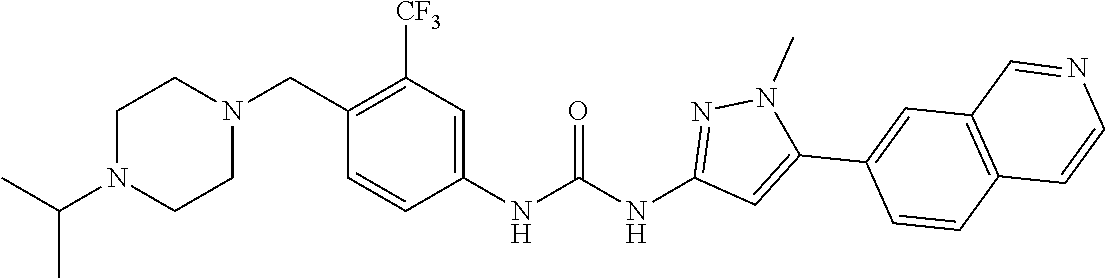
N1(C(C)C)CCN(CC2=C([CF3])C=C(NC(NC3=NN(C)C(C4=CC5=C(C=C4)C=CN=C5)=C3)=O)C=C2)CC1
